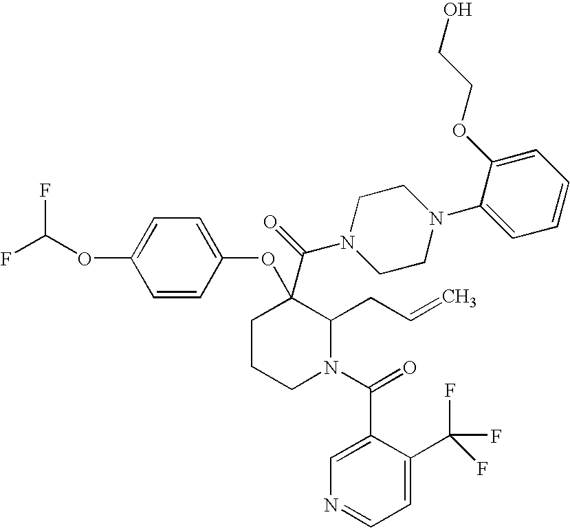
C1=CC(OC2(C(N3CCN(C4=CC=CC=C4OCCO)CC3)=O)CCCN(C(C3=CN=CC=C3C(F)(F)F)=O)C2CC=C)=CC=C1OC(F)F
